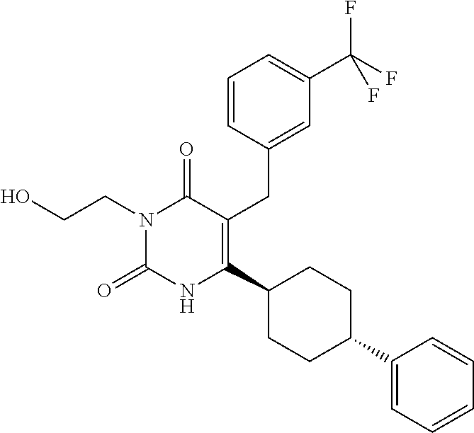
C1(C2CCC(C3=C(CC4=CC(C(F)(F)F)=CC=C4)C(=O)N(CCO)C(=O)N3)CC2)=CC=CC=C1
